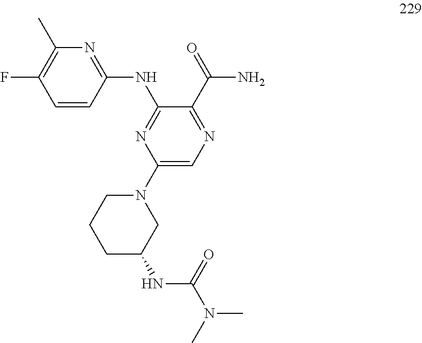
N(C1=NC(N2CCCC(NC(N(C)C)=O)C2)=CN=C1C(=O)N)C1=NC(C)=C(F)C=C1
